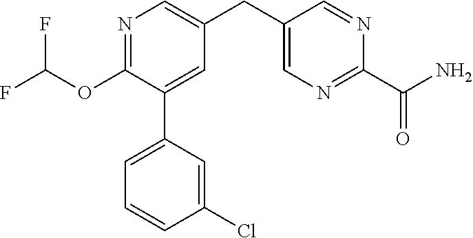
C1(OC(F)F)=NC=C(CC2=CN=C(C(=O)N)N=C2)C=C1C1=CC=CC(Cl)=C1
